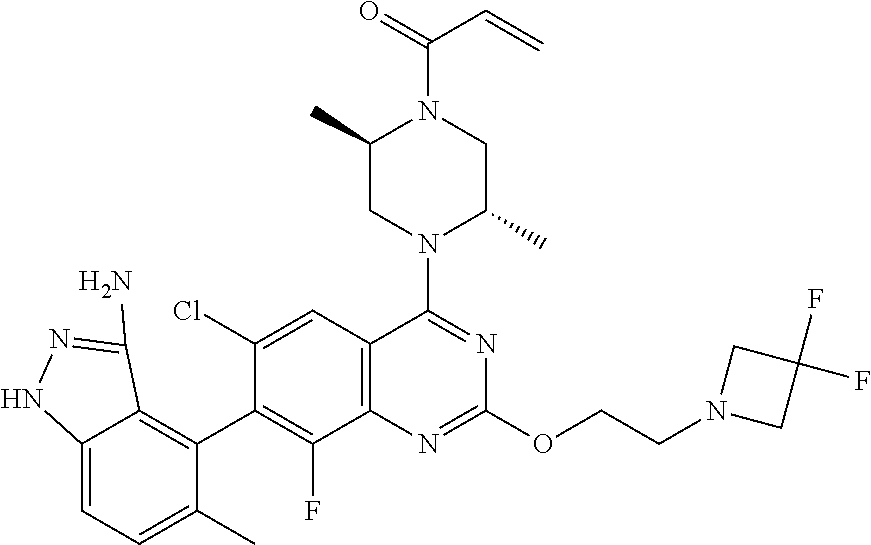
C12=C(C=C(Cl)C(C3=C4C(=CC=C3C)NN=C4N)=C1F)C(N1C(C)CN(C(=O)C=C)C(C)C1)=NC(OCCN1CC(F)(F)C1)=N2
